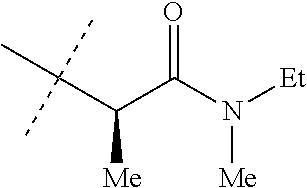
O=C(N([Et])[Me])C(C(C)(C)C)[Me]
